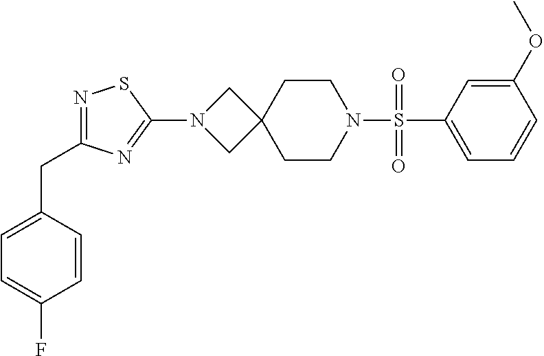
C1=C(S(N2CCC3(CC2)CN(C2=NC(CC4=CC=C(F)C=C4)=NS2)C3)(=O)=O)C=C(OC)C=C1
